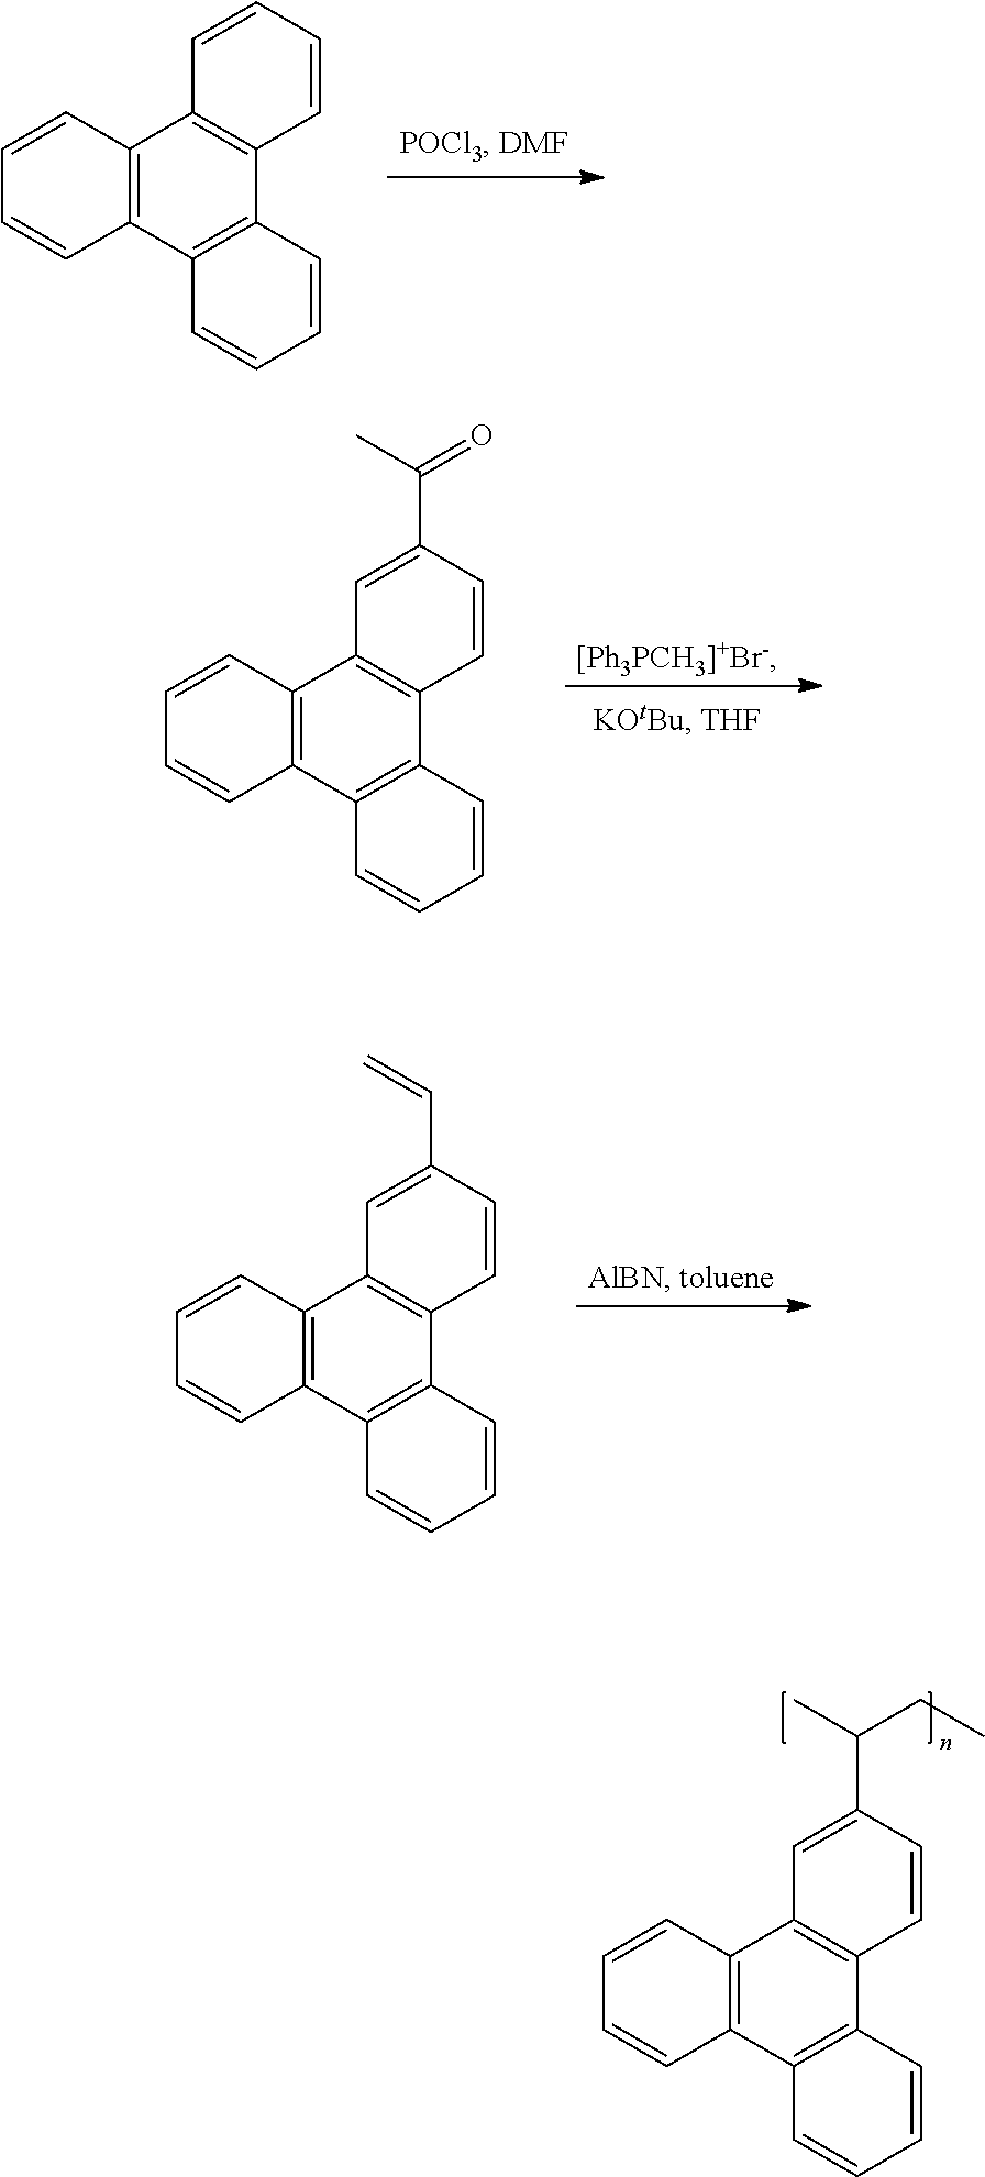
C12=C(C3=C(C4=C1C=CC=C4)C=CC=C3)C=CC=C2.C12=C(C3=C(C4=C1C=C(C(C)=O)C=C4)C=CC=C3)C=CC=C2.C12=C(C3=C(C4=C1C=C(C=C)C=C4)C=CC=C3)C=CC=C2.C12=C(C3=C(C4=C1C=C(C(C)CC)C=C4)C=CC=C3)C=CC=C2
